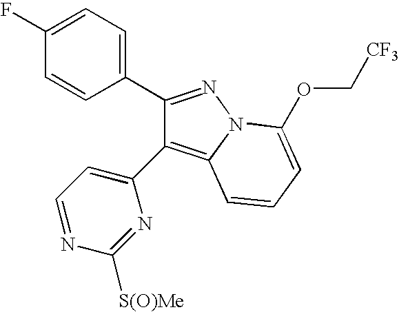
C1(C2=NN3C(=C2C2=CC=NC([S(O)Me])=N2)C=CC=C3OC[CF3])=CC=C(F)C=C1
